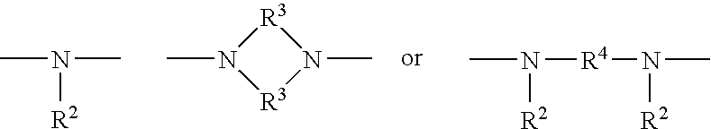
CN(C)[R2].[R3]1N(C)[R3]N1C.CN([R4]N(C)[R2])[R2]
